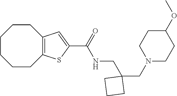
C1CCCC2=C(CC1)C=C(C(=O)NCC1(CN3CCC(OC)CC3)CCC1)S2
